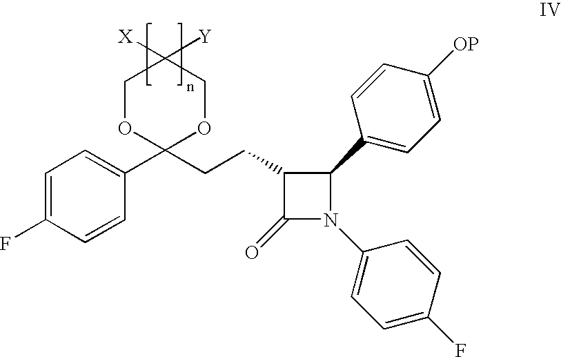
C1C([Y])([X])COC(CCC2C(=O)N(C3=CC=C(F)C=C3)C2C2=CC=C([OP])C=C2)(C2=CC=C(F)C=C2)O1
